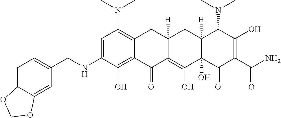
CN(C1=C2C(=C(O)C(NCC3=CC=C4C(=C3)OCO4)=C1)C(=O)C1=C(O)C3(O)C([H])(CC1([H])C2)C(N(C)C)C(O)=C(C(N)=O)C3=O)C
